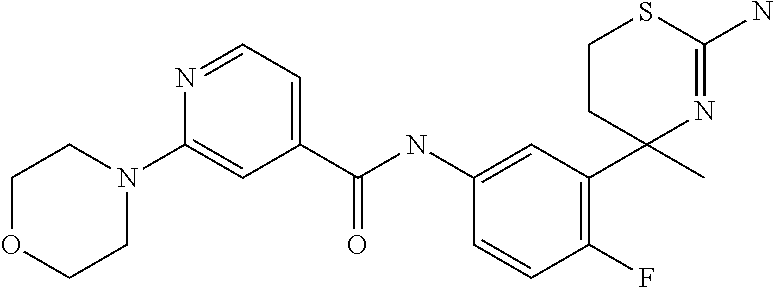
C1=C(NC(C2=CC=NC(N3CCOCC3)=C2)=O)C=CC(F)=C1C1(C)N=C(N)SCC1
